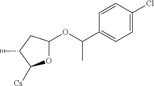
O1C(OC(C2=CC=C(Cl)C=C2)C)CC(C)C1[Cs]
